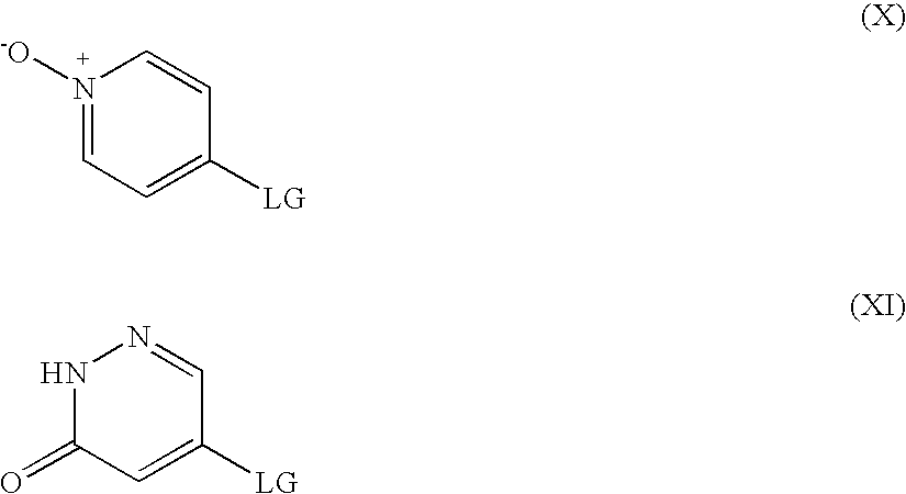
N1([-O])=CC=C([LG])C=C1.N1C(=O)C=C([LG])C=N1
